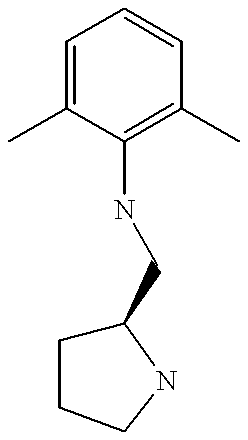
C1=C(C)C(NCC2CCCN2)=C(C)C=C1
